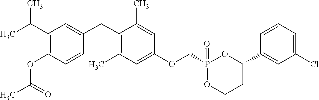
C1=C(CC2=C(C)C=C(OCP3(=O)OC(C4=CC(Cl)=CC=C4)CCO3)C=C2C)C=CC(OC(C)=O)=C1C(C)C
